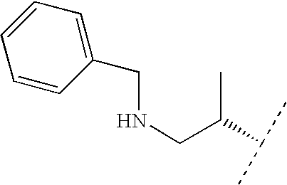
C1(CNCC(C(C)C)C)=CC=CC=C1
